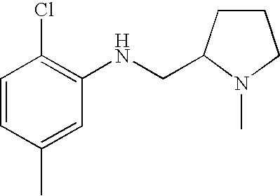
C1=CC(C)=CC(NCC2CCCN2C)=C1Cl
